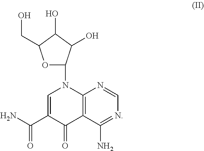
C12=C(C(N)=NC=N1)C(=O)C(C(N)=O)=CN2C1OC(CO)C(O)C1O
